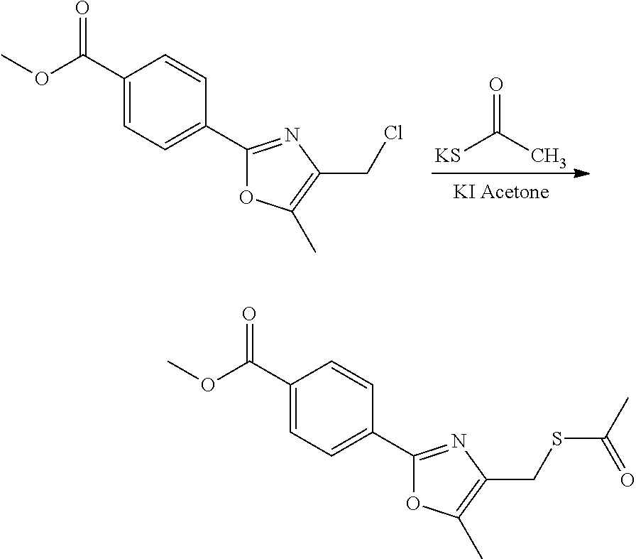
[KS]C(C)=O.C1(C(OC)=O)=CC=C(C2=NC(CCl)=C(C)O2)C=C1.C1(C(OC)=O)=CC=C(C2=NC(CSC(C)=O)=C(C)O2)C=C1
